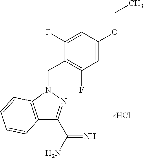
C12=C(N(CC3=C(F)C=C(OCC)C=C3F)N=C1C(N)=N)C=CC=C2
